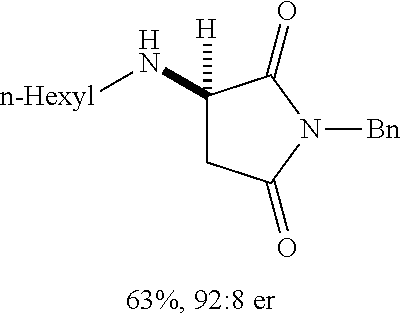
[n-Hexyl]NC1([H])CC(=O)N([Bn])C1=O
